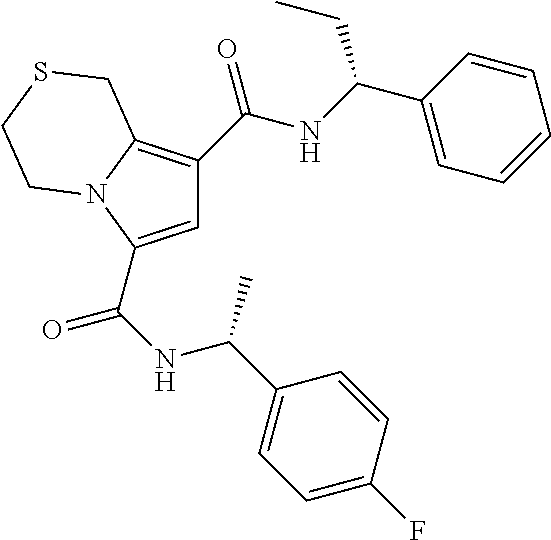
C1=C(C(NC(C2=CC=C(F)C=C2)C)=O)N2C(=C1C(=O)NC(C1=CC=CC=C1)CC)CSCC2
